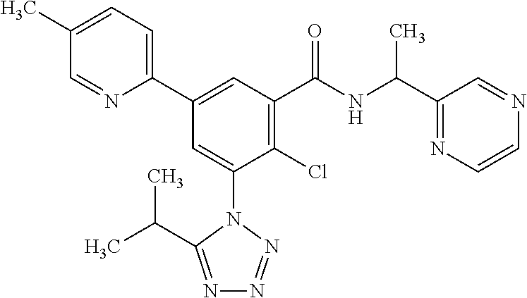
C1(C)=CC=C(C2=CC(C(NC(C)C3=NC=CN=C3)=O)=C(Cl)C(N3C(C(C)C)=NN=N3)=C2)N=C1
